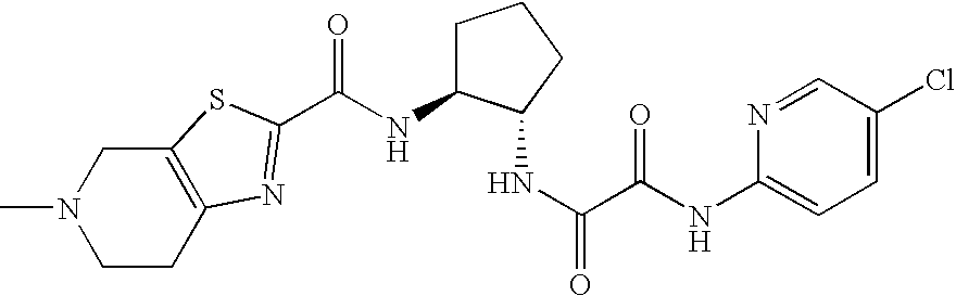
C(NC1CCCC1NC(=O)C(NC1=CC=C(Cl)C=N1)=O)(=O)C1=NC2=C(S1)CN(C)CC2
